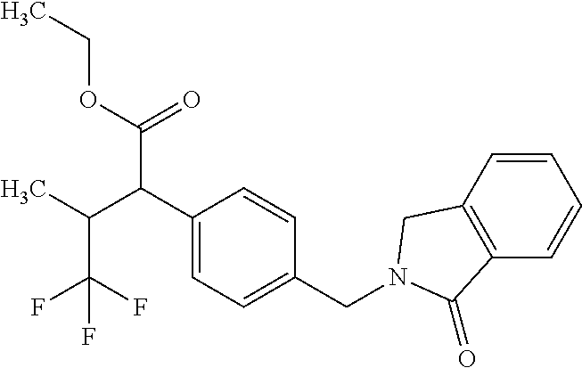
C1=CC2=C(C=C1)C(=O)N(CC1=CC=C(C(C(OCC)=O)C(C(F)(F)F)C)C=C1)C2
